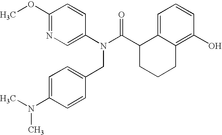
C1(OC)=NC=C(N(C(C2CCCC3=C(O)C=CC=C23)=O)CC2=CC=C(N(C)C)C=C2)C=C1
